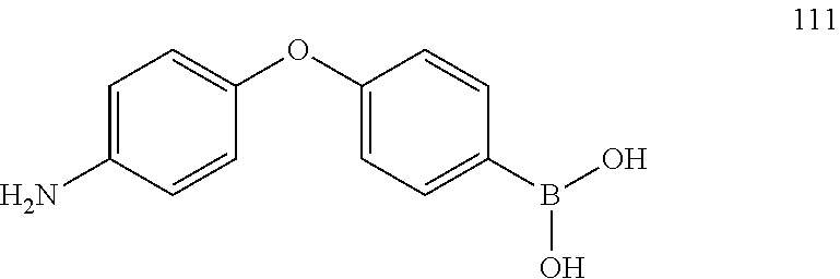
C1(OC2=CC=C(B(O)O)C=C2)=CC=C(N)C=C1
